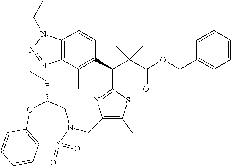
C12=C(C(C)=C(C(C(C(OCC3=CC=CC=C3)=O)(C)C)C3=NC(CN4CC(CC)OC5=C(S4(=O)=O)C=CC=C5)=C(C)S3)C=C1)N=NN2CC
